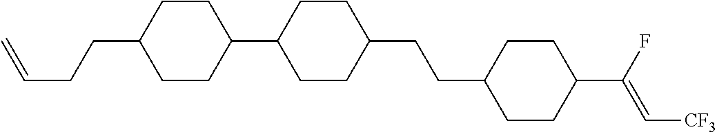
C1CC(C2CCC(CCC3CCC(C(F)=C[CF3])CC3)CC2)CCC1CCC=C
